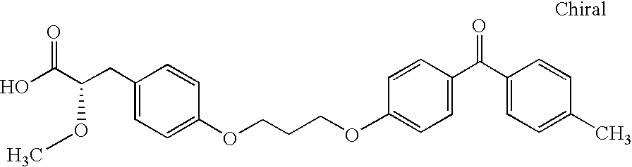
C1(CC(C(O)=O)OC)=CC=C(OCCCOC2=CC=C(C(C3=CC=C(C)C=C3)=O)C=C2)C=C1
